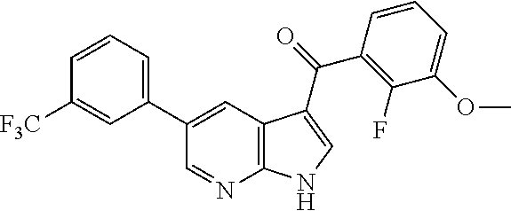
C1(C2=CC3=C(N=C2)NC=C3C(=O)C2=C(F)C(OC)=CC=C2)=CC=CC([F3C])=C1
